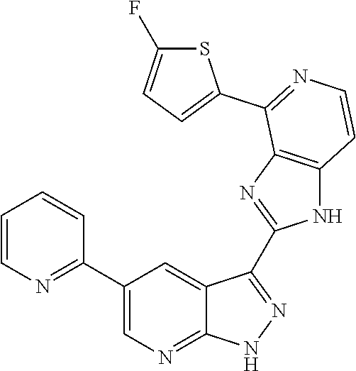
C1=CN=C(C2=CN=C3C(=C2)C(C2=NC4=C(N2)C=CN=C4C2=CC=C(F)S2)=N[N H]3)C=C1
